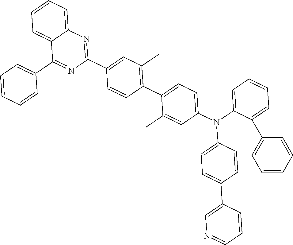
C1(C2=CC=C(N(C3=CC=CC=C3C3=CC=CC=C3)C3=CC=C(C4=CN=CC=C4)C=C3)C=C2C)=C(C)C=C(C2=NC3=CC=CC=C3C(C3=CC=CC=C3)=N2)C=C1
